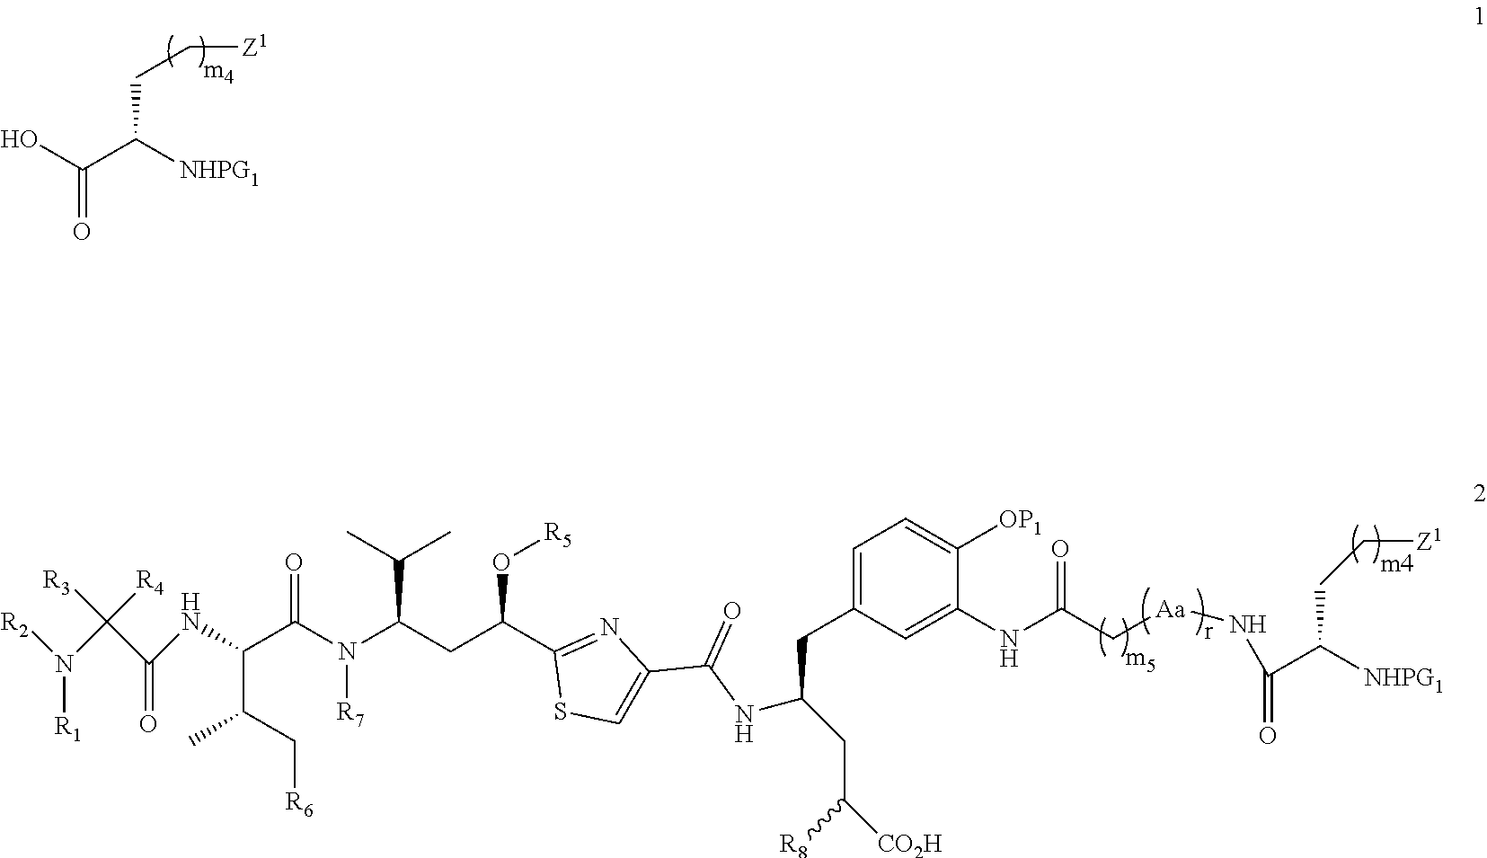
C(=O)(C([NHPG1])CC[Z1])O.O=C(N(C(C(C)C)CC(O[R5])C1=NC(C(NC(CC([R8])[CO2H])CC2=CC=C([OP1])C(NC(C[Aa]NC(C([NHPG1])CC[Z1])=O)=O)=C2)=O)=CS1)[R7])C(C(C[R6])C)NC(C([R4])([R3])N([R2])[R1])=O
